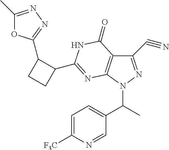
C1(C#N)=NN(C(C)C2=CC=C([F3C])N=C2)C2=C1C(=O)NC(C1C(C3=NN=C(C)O3)CC1)=N2
